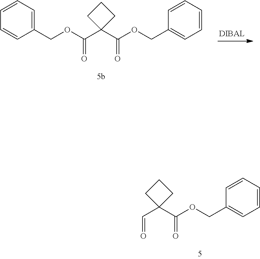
O(C(C1(C(OCC2=CC=CC=C2)=O)CCC1)=O)CC1=CC=CC=C1.C(C1(C(OCC2=CC=CC=C2)=O)CCC1)=O
